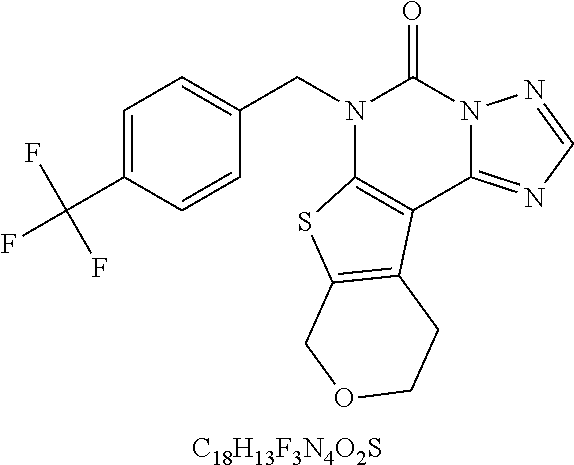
C1=C(C(F)(F)F)C=CC(CN2C3=C(C4=NC=NN4C2=O)C2=C(S3)COCC2)=C1.[C18H13F3N4O2S]
